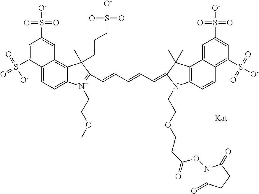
C12=CC=C3C(=C1C=C(S([O-])(=O)=O)C=C2S(=O)(=O)[O-])C(CCCS(=O)(=O)[O-])(C)C(C=CC=CC=C1N(CCOCCC(=O)ON2C(=O)CCC2=O)C2=C(C4=CC(S([O-])(=O)=O)=CC(S([O-])(=O)=O)=C4C=C2)C1(C)C)=[N+]3CCOC
